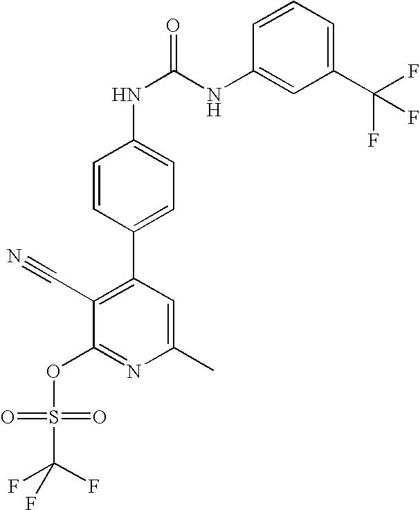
C1=CC(C2=C(C#N)C(OS(=O)(=O)C(F)(F)F)=NC(C)=C2)=CC=C1NC(=O)NC1=CC(C(F)(F)F)=CC=C1
